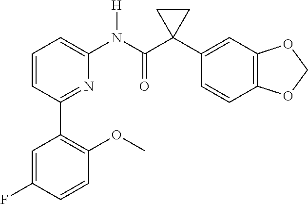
C1=CC(C2=C(OC)C=CC(F)=C2)=NC(N(C(C2(C3=CC4=C(C=C3)OCO4)CC2)=O)[H])=C1
